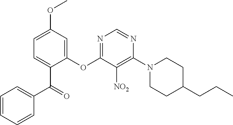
C1(OC2=NC=NC(N3CCC(CCC)CC3)=C2[NO2])=CC(OC)=CC=C1C(=O)C1=CC=CC=C1
